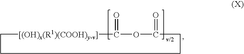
[[(OH)x(R1)(COOH)y-v]]1CCCCC(=O)OC1=O
